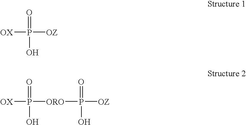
O=P([OX])([OZ])O.O=P([OX])([ORO]P(=O)(O)[OZ])O
